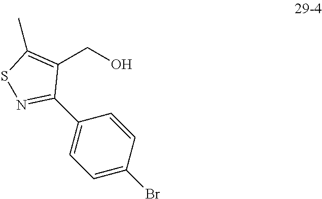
C1(CO)=C(C)SN=C1C1=CC=C(Br)C=C1
